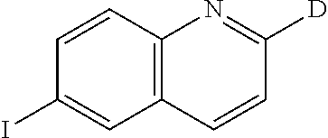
C1=CC2=C(C=C1I)C=CC([D])=N2
